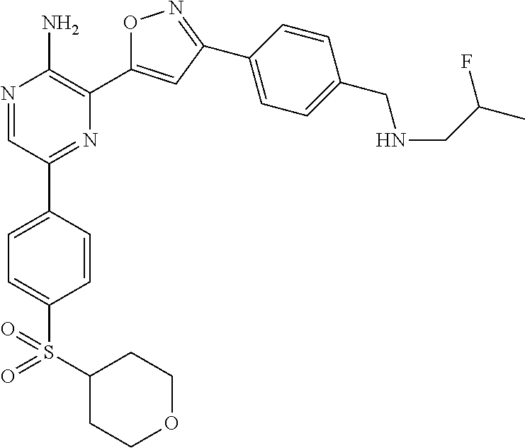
N1=CC(C2=CC=C(S(C3CCOCC3)(=O)=O)C=C2)=NC(C2=CC(C3=CC=C(CNCC(C)F)C=C3)=NO2)=C1N
